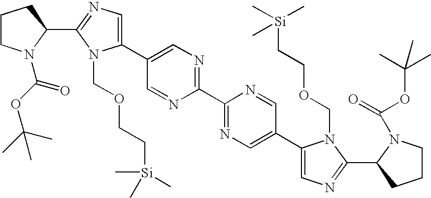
C1(C2=CN=C(C3=NC=C(C4=CN=C(C5N(C(OC(C)(C)C)=O)CCC5)N4COCC[Si](C)(C)C)C=N3)N=C2)=CN=C(C2N(C(OC(C)(C)C)=O)CCC2)N1COCC[Si](C)(C)C
